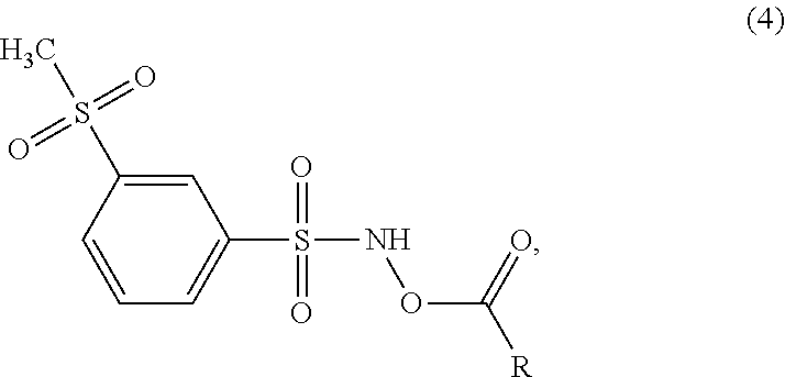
C1=C(S(C)(=O)=O)C=CC=C1S(NOC([R])=O)(=O)=O
